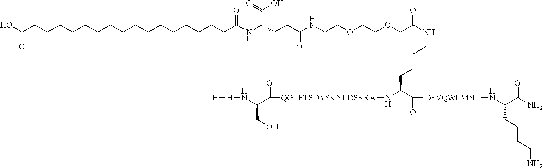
[H][H]NC(CO)C(=O)[QGTFTSDYSKYLDSRRA]NC(CCCCNC(COCCOCCNC(CCC(NC(CCCCCCCCCCCCCCCCC(O)=O)=O)C(O)=O)=O)=O)C(=O)[DFVQWLMNT]NC(CCCCN)C(=O)N
